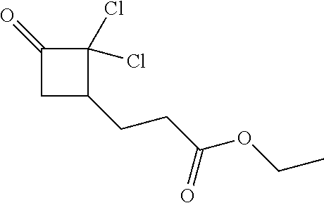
C1(=O)CC(CCC(OCC)=O)C1(Cl)Cl
